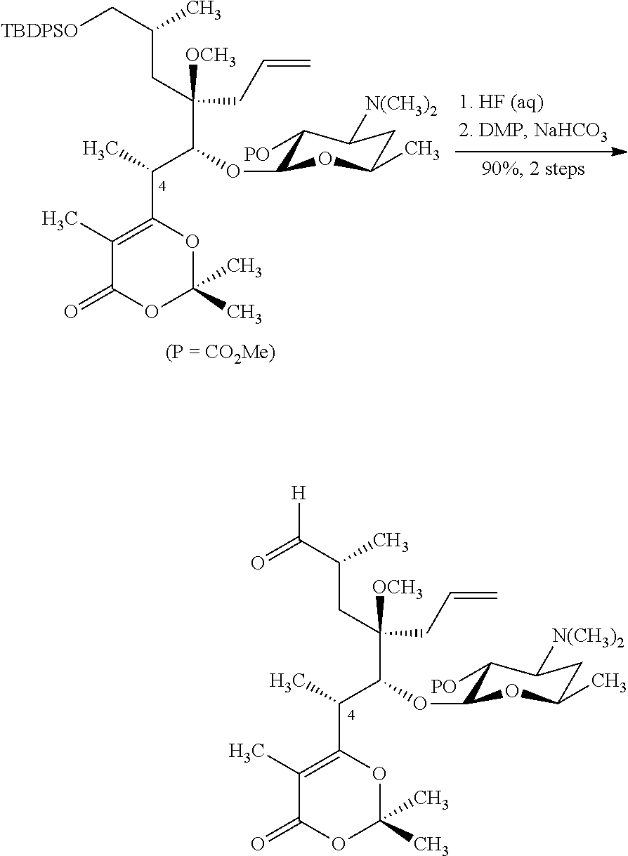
C1(C)=C(C(C(OC2C([PO])C([N(CH3)2])CC(C)O2)C(CC(C(=O)[H])C)(CC=C)[OCH3])C)OC(C)(C)OC1=O.C1(C)=C(C(C(OC2C([PO])C([N(CH3)2])CC(C)O2)C(CC=C)(CC(C[TBDPSO])C)[OCH3])C)OC(C)(C)OC1=O
